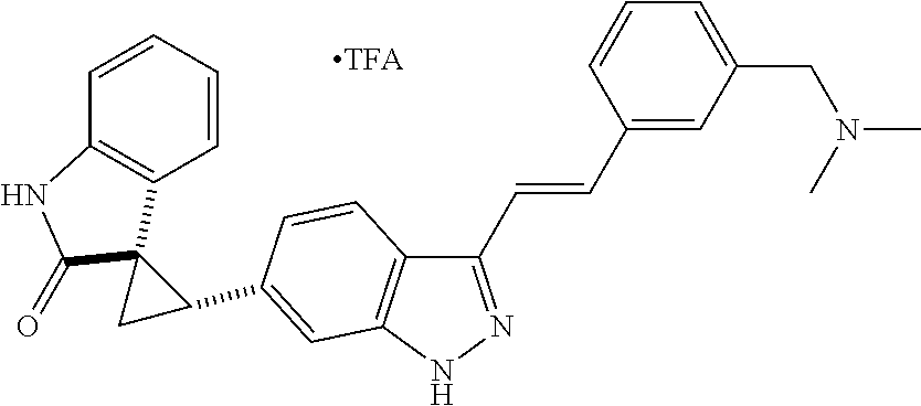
C1(C=CC2=CC(CN(C)C)=CC=C2)=NNC2=C1C=CC(C1C3(C4=C(C=CC=C4)NC3=O)C1)=C2
